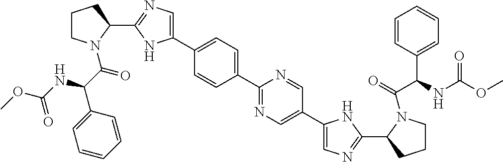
C1(C2=CC=C(C3=CN=C(C4CCCN4C(C(NC(OC)=O)C4=CC=CC=C4)=O)N3)C=C2)=NC=C(C2=CN=C(C3CCCN3C(=O)C(NC(OC)=O)C3=CC=CC=C3)N2)C=N1
